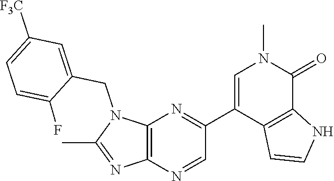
N1(CC2=CC([F3C])=CC=C2F)C(C)=NC2=C1N=C(C1=CN(C)C(=O)C3=C1C=CN3)C=N2
